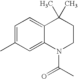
C1=C(C)C=C2C(=C1)C(C)(C)CCN2C(C)=O
